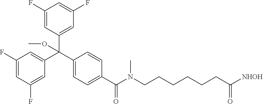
C1=C(F)C=C(C(C2=CC=C(C(N(CCCCCCC([NHOH])=O)C)=O)C=C2)(C2=CC(F)=CC(F)=C2)OC)C=C1F
